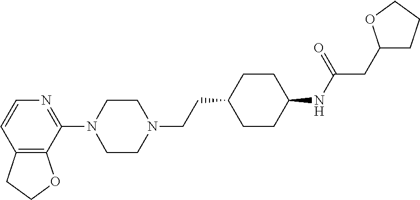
C12=C(C(N3CCN(CCC4CCC(NC(CC5CCCO5)=O)CC4)CC3)=NC=C1)OCC2
